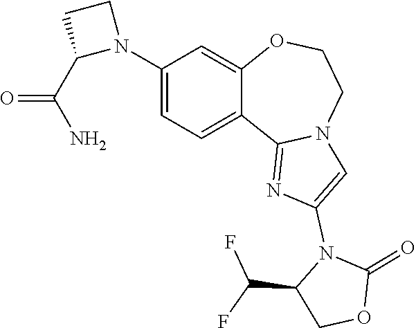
C1(=O)OCC(C(F)F)N1C1=CN2C(=N1)C1=CC=C(N3CCC3C(N)=O)C=C1OCC2
